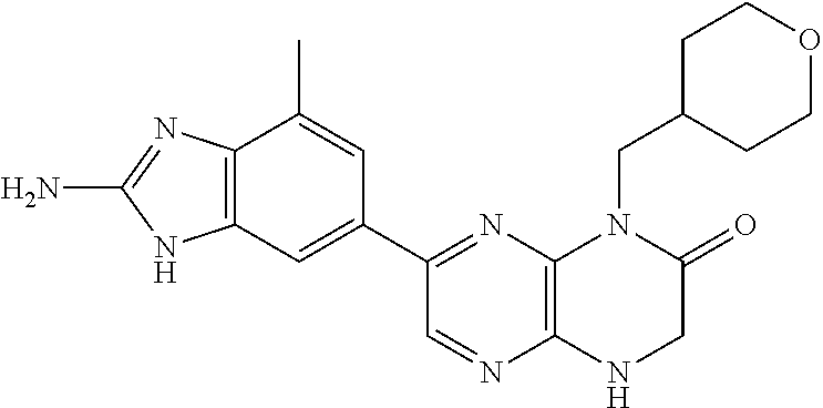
C1(C2=NC3=C(N=C2)NCC(=O)N3CC2CCOCC2)=CC2=C(C(C)=C1)N=C(N)N2
